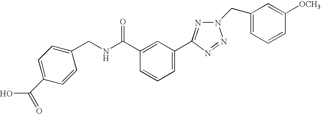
C1=CC(CNC(C2=CC(C3=NN(CC4=CC=CC([OCH3])=C4)N=N3)=CC=C2)=O)=CC=C1C(O)=O
